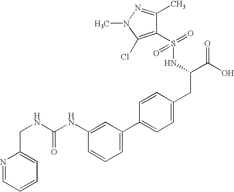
N1=CC=CC=C1CNC(NC1=CC(C2=CC=C(CC(C(O)=O)NS(=O)(=O)C3=C(Cl)N(C)N=C3C)C=C2)=CC=C1)=O
